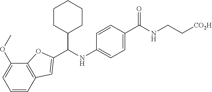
C(NC1=CC=C(C(NCC[CO2H])=O)C=C1)(C1CCCCC1)C1=CC2=C(C(OC)=CC=C2)O1
